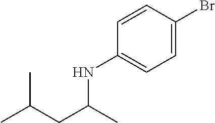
CC(CC(C)NC1=CC=C(Br)C=C1)C
